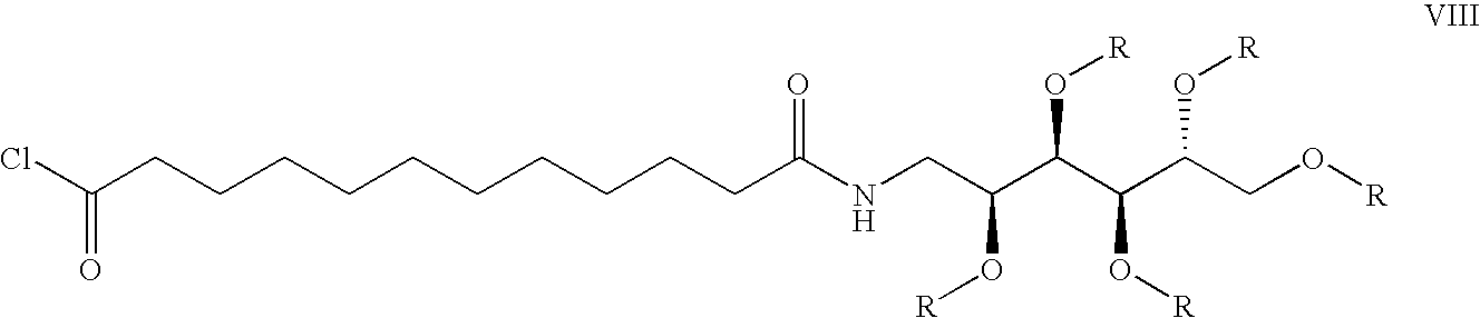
ClC(CCCCCCCCCCC(NCC(C(C(C(CO[R])O[R])O[R])O[R])O[R])=O)=O
